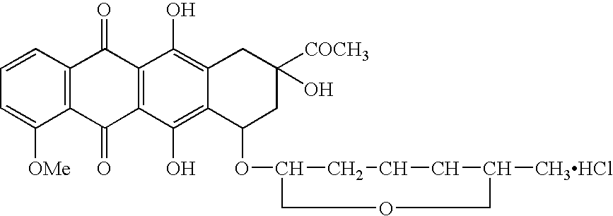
C12=C(C([OMe])=CC=C1)C(=O)C1=C(C2=O)C(O)=C2C(=C1O)C(OC1COCC([CH3HCl])CCC1)CC([COCH3])(O)C2
